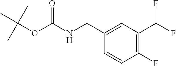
C(NC(=O)OC(C)(C)C)C1=CC(C(F)F)=C(F)C=C1
